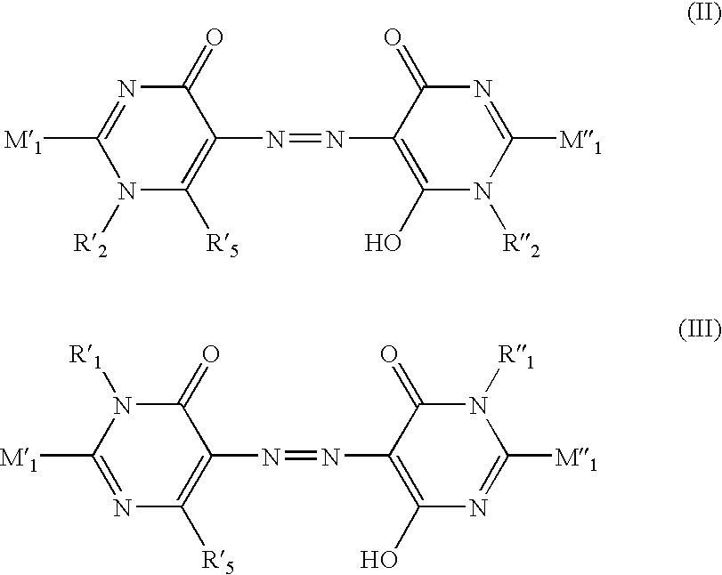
N(=NC1=C(O)N([R2])C([M1])=NC1=O)C1=C([R5])N([R2])C([M1])=NC1=O.N(=NC1=C(O)N=C([M1])N([R1])C1=O)C1=C([R5])N=C([M1])N([R1])C1=O
